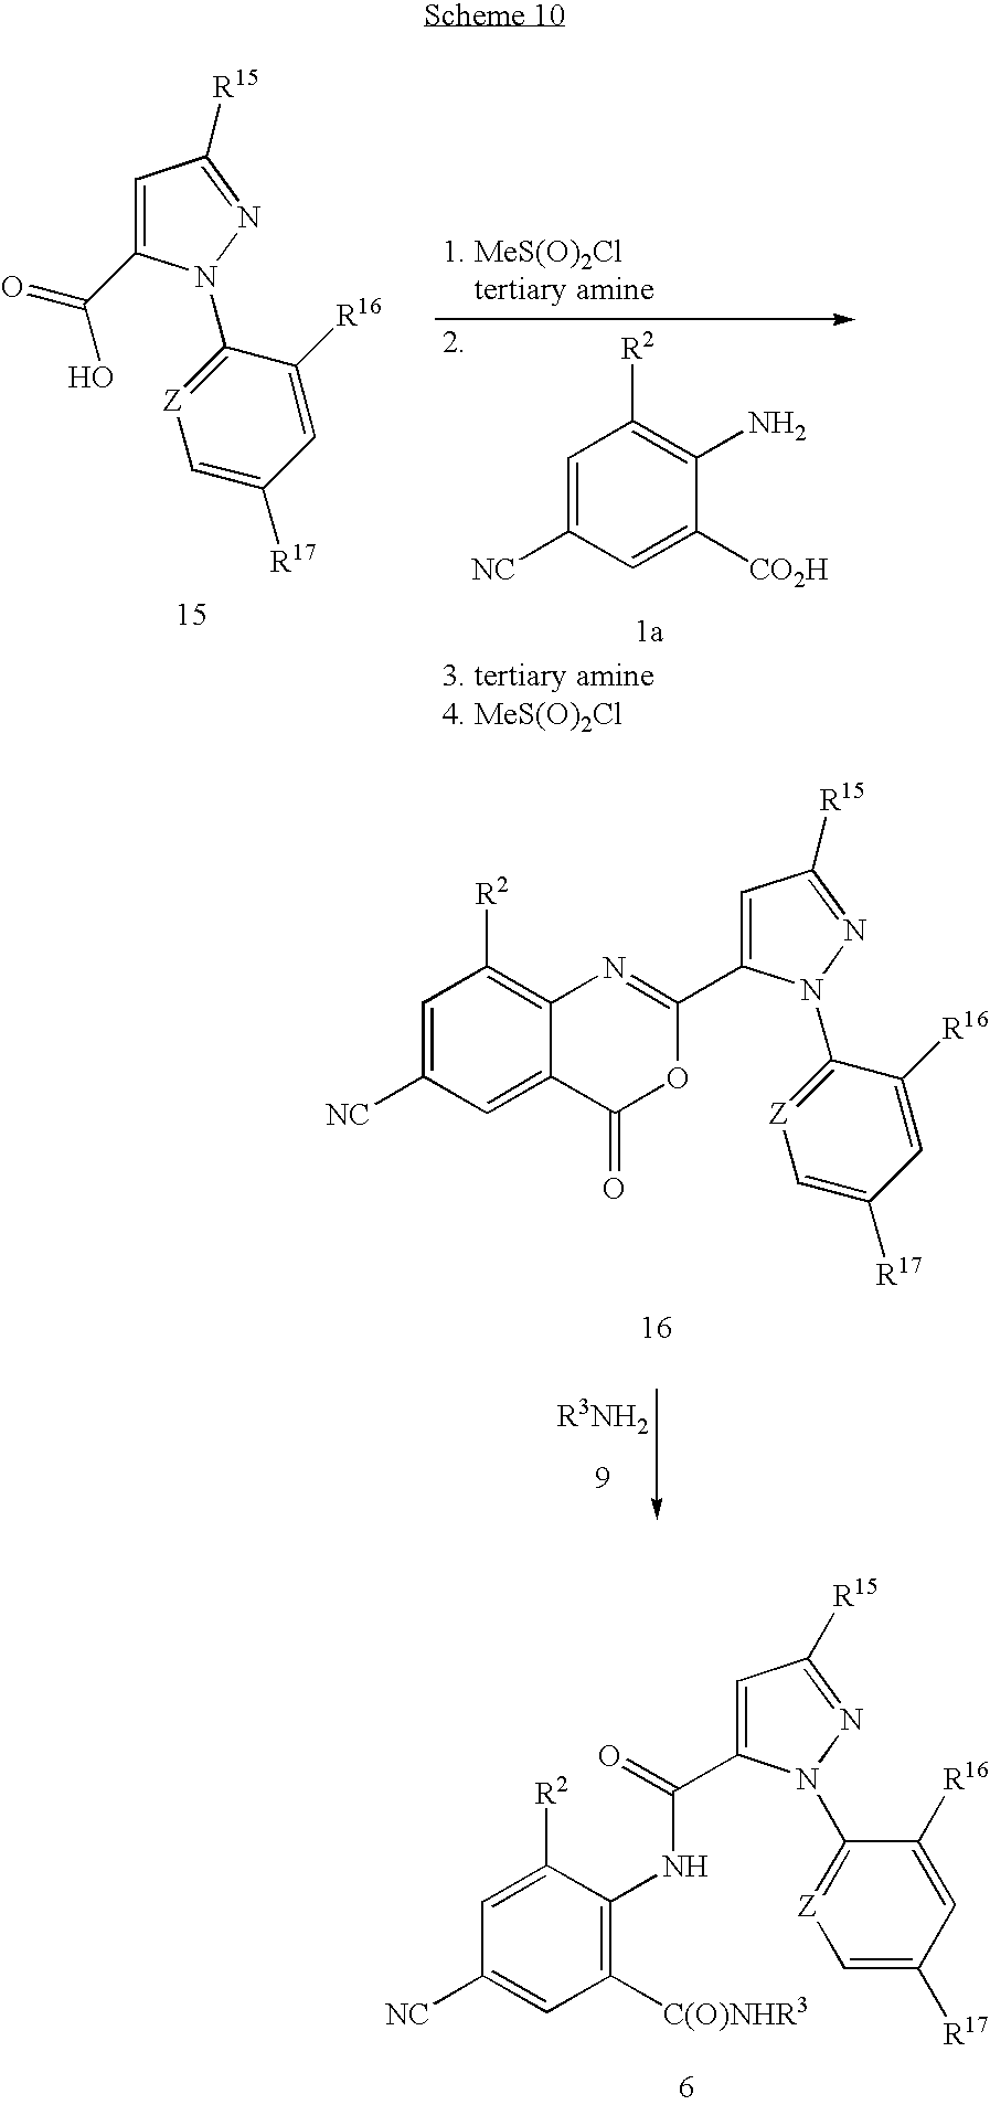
C1=C(C(=O)O)N(C2=[Z]C=C([R17])C=C2[R16])N=C1[R15].C1=C([NC])C=C([CO2H])C(N)=C1[R2].C1=C(C(=O)NC2=C([C(O)NHR3])C=C([NC])C=C2[R2])N(C2=[Z]C=C([R17])C=C2[R16])N=C1[R15].C1=C(C2=NC3=C([R2])C=C([NC])C=C3C(=O)O2)N(C2=[Z]C=C([R17])C=C2[R16])N=C1[R15]
